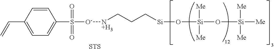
C1=CC(C=C)=CC=C1S([O-][N+H3]CCC[Si]O[Si](O[Si]([Me])([Me])[Me])([Me])[Me])(=O)=O.[STS]
